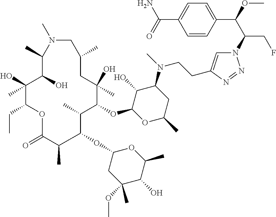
N1=NN(C(C(C2=CC=C(C(N)=O)C=C2)OC)CF)C=C1CCN(C1C(O)C(OC2C(C)C(OC3CC(OC)(C)C(O)C(C)O3)C(C)C(=O)OC(CC)C(O)(C)C(O)C(C)N(C)CC(C)CC2(O)C)OC(C)C1)C
